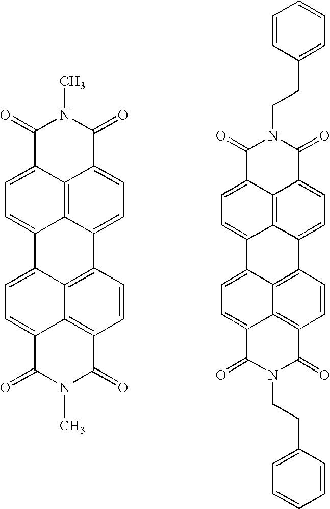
C1(=O)C2=CC=C3C4=C2C(=CC=C4C2=C4C3=CC=C3C4=C(C=C2)C(=O)N(C)C3=O)C(=O)N1C.C1(=O)C2=CC=C3C4=C2C(=CC=C4C2=C4C3=CC=C3C4=C(C=C2)C(=O)N(CCC2=CC=CC=C2)C3=O)C(=O)N1CCC1=CC=CC=C1
